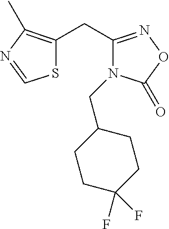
S1C(CC2=NOC(=O)N2CC2CCC(F)(F)CC2)=C(C)N=C1
